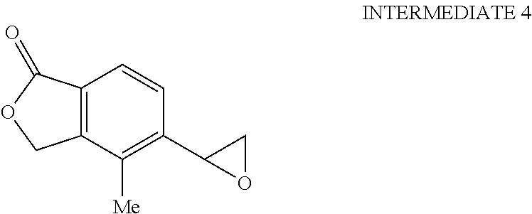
C12=C(C([Me])=C(C3OC3)C=C1)COC2=O
